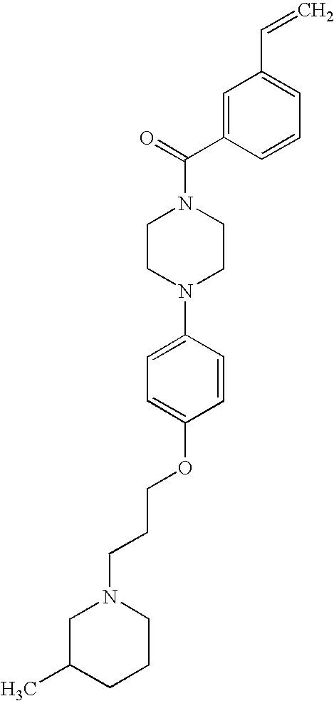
C1CN(C2=CC=C(OCCCN3CC(C)CCC3)C=C2)CCN1C(=O)C1=CC(C=C)=CC=C1
